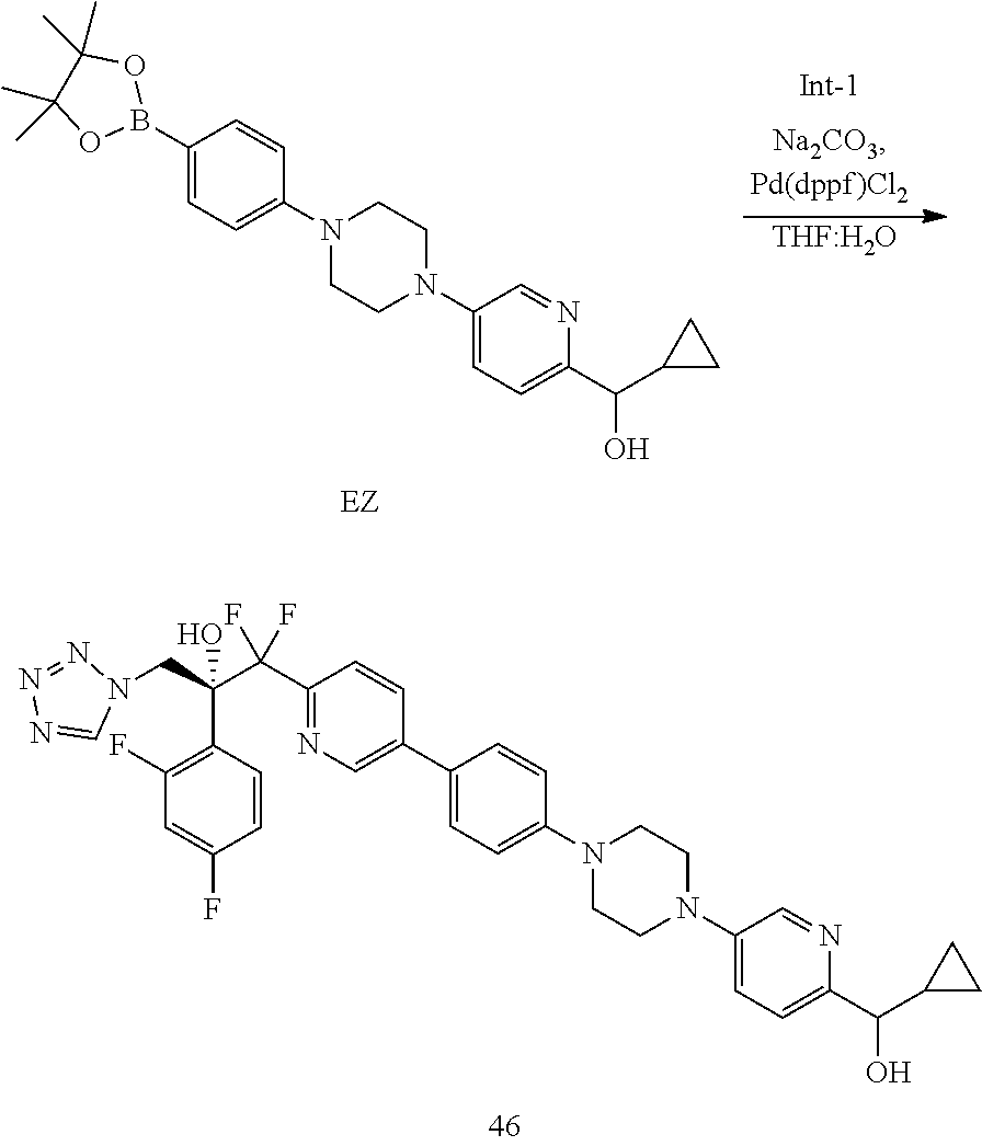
[THF:H2O].C1(B2OC(C)(C)C(C)(C)O2)=CC=C(N2CCN(C3=CC=C(C(C4CC4)O)N=C3)CC2)C=C1.C1(C(C(C2=C(F)C=C(F)C=C2)(CN2N=NN=C2)O)(F)F)=NC=C(C2=CC=C(N3CCN(C4=CC=C(C(C5CC5)O)N=C4)CC3)C=C2)C=C1
